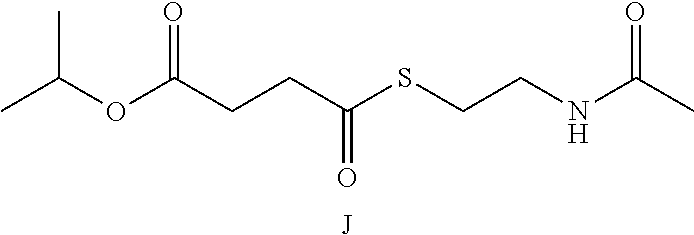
C(OC(CCC(SCCNC(C)=O)=O)=O)(C)C.[J]
